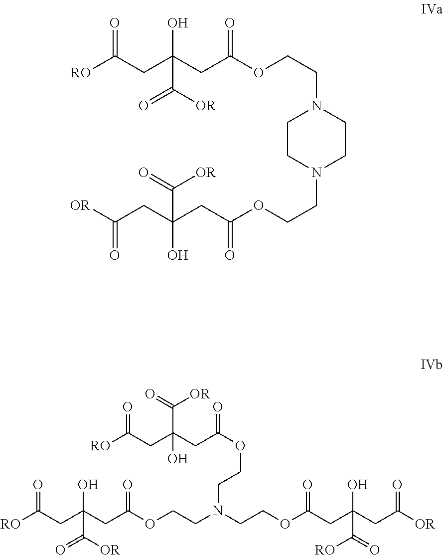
[RO]C(=O)CC(O)(CC(=O)OCCN1CCN(CCOC(=O)CC(O)(CC(=O)[OR])C([OR])=O)CC1)C(=O)[OR].[RO]C(=O)CC(C([OR])=O)(CC(=O)OCCN(CCOC(=O)CC(O)(C([RO])=O)CC(=O)[OR])CCOC(=O)CC(O)(CC([RO])=O)C([OR])=O)O
